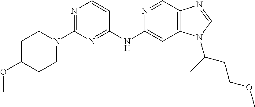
C1(N2CCC(OC)CC2)=NC=CC(NC2=CC3=C(C=N2)N=C(C)N3C(C)CCOC)=N1
